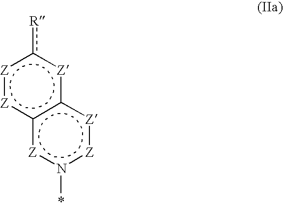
[Z]1:[Z]c2c([Z]c1[R])[Z]:[Z]n(*)[Z]2
